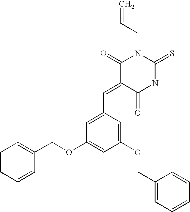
C=CCN1C(=O)C(=CC2=CC(OCC3=CC=CC=C3)=CC(OCC3=CC=CC=C3)=C2)C(=O)NC1=S
